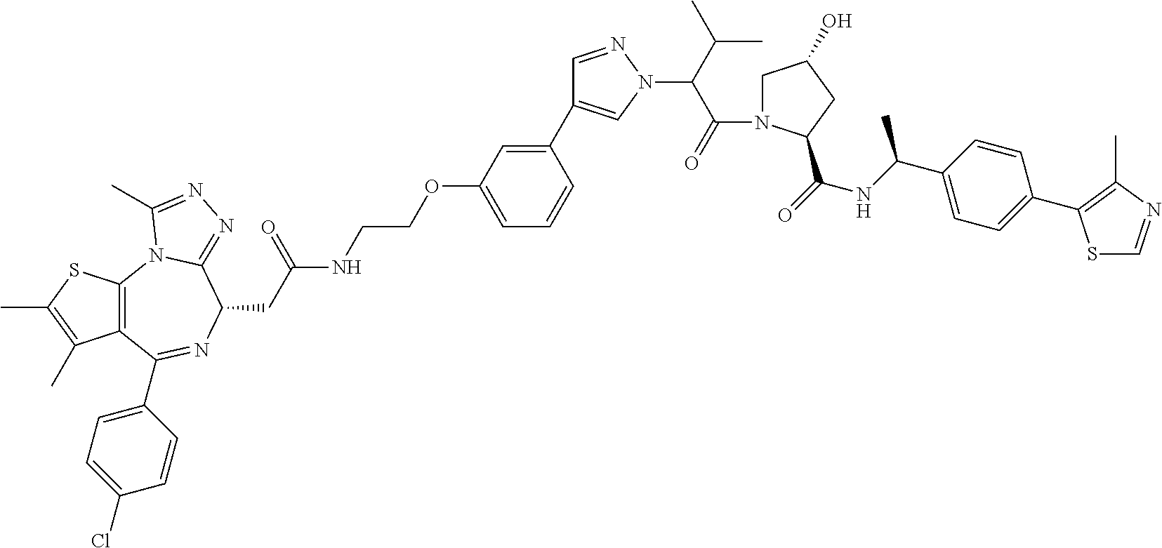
S1C(C)=C(C)C2=C1N1C(=NN=C1C)C(CC(NCCOC1=CC=CC(C3=CN(C(C(=O)N4CC(O)CC4C(=O)NC(C4=CC=C(C5=C(C)N=CS5)C=C4)C)C(C)C)N=C3)=C1)=O)N=C2C1=CC=C(Cl)C=C1
